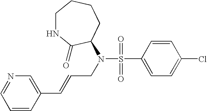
C1(C=CCN(S(=O)(=O)C2=CC=C(Cl)C=C2)C2C(=O)NCCCC2)=CN=CC=C1
